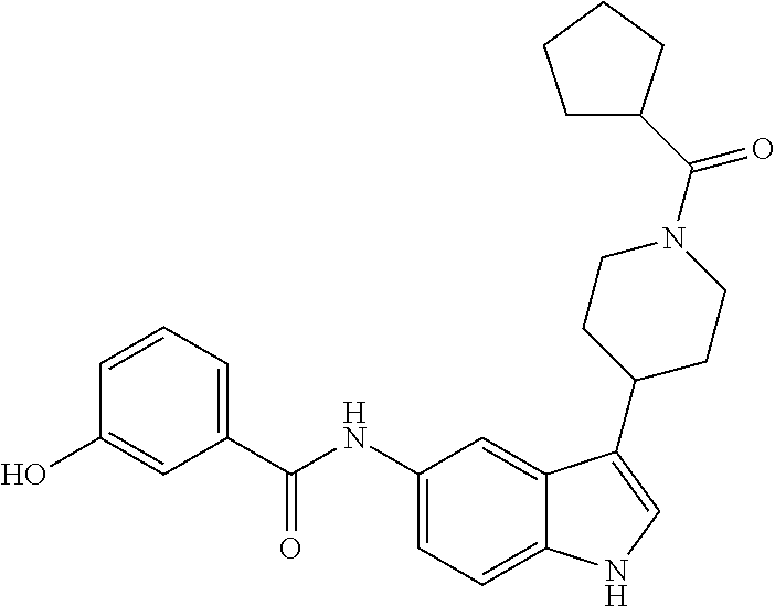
C1=CC=C(C(NC2=CC=C3C(=C2)C(C2CCN(C(=O)C4CCCC4)CC2)=CN3)=O)C=C1O
